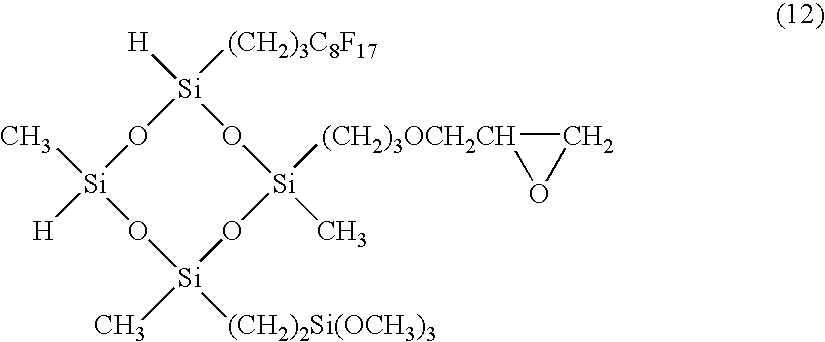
[(CH2)3OCH2CH]1([Si]2(C)O[Si]([H])([(CH2)3C8F17])O[Si](C)([H])O[Si]([(CH2)2Si(OCH3)3])(C)O2)CO1
